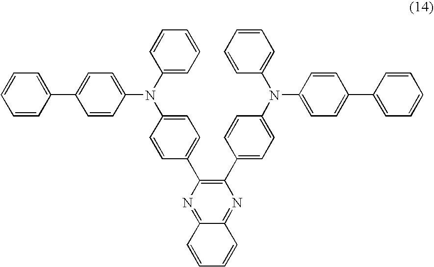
C1=CC=CC(C2=CC=C(N(C3=CC=CC=C3)C3=CC=C(C4=C(C5=CC=C(N(C6=CC=CC=C6)C6=CC=C(C7=CC=CC=C7)C=C6)C=C5)N=C5C(=N4)C=CC=C5)C=C3)C=C2)=C1
